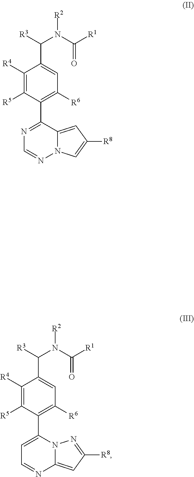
N1=C(C2=C([R6])C=C(C([R3])N(C([R1])=O)[R2])C([R4])=C2[R5])C2=CC([R8])=CN2N=C1.C1=C(C2=C([R6])C=C(C([R3])N(C([R1])=O)[R2])C([R4])=C2[R5])N2C(=CC([R8])=N2)N=C1
